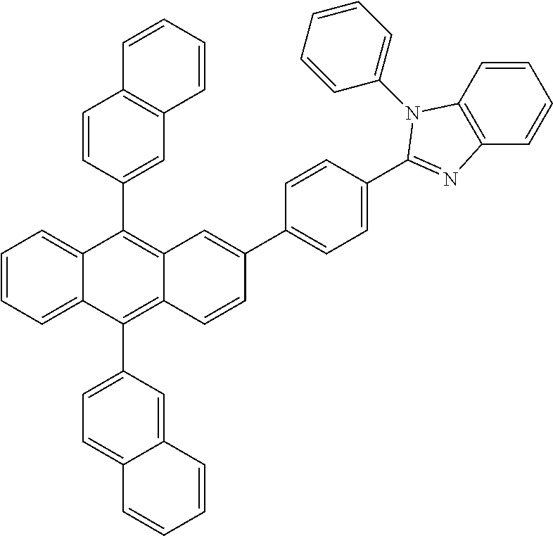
C1=CC(C2=C3C(=C(C4=CC=C5C(=C4)C=CC=C5)C4=CC=CC=C42)C=CC(C2=CC=C(C4=NC5=C(C=CC=C5)N4C4=CC=CC=C4)C=C2)=C3)=CC2=C1C=CC=C2
